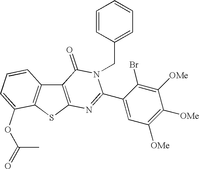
C12=C(SC3=C1C=CC=C3OC(=O)C)N=C(C1=CC([OMe])=C([OMe])C([OMe])=C1Br)N(CC1=CC=CC=C1)C2=O
